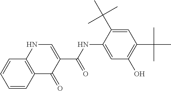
C1=CC2=C(C=C1)NC=C(C(NC1=CC(O)=C(C(C)(C)C)C=C1C(C)(C)C)=O)C2=O
